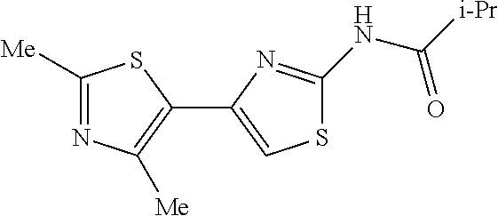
C1([Me])=NC([Me])=C(C2=CSC(NC([i-Pr])=O)=N2)S1
